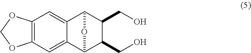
C12=C(C=C3C(=C1)C1C(CO)C(CO)C3O1)OCO2
